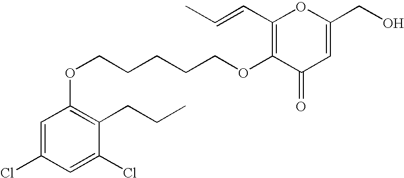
C1=C(Cl)C=C(Cl)C(CCC)=C1OCCCCCOC1=C(C=CC)OC(CO)=CC1=O
